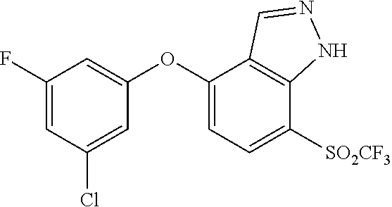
C1(OC2=CC=C([SO2CF3])C3=C2C=NN3)=CC(F)=CC(Cl)=C1
